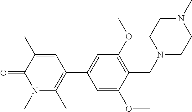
C1=C(OC)C(CN2CCN(C)CC2)=C(OC)C=C1C1=C(C)N(C)C(=O)C(C)=C1
